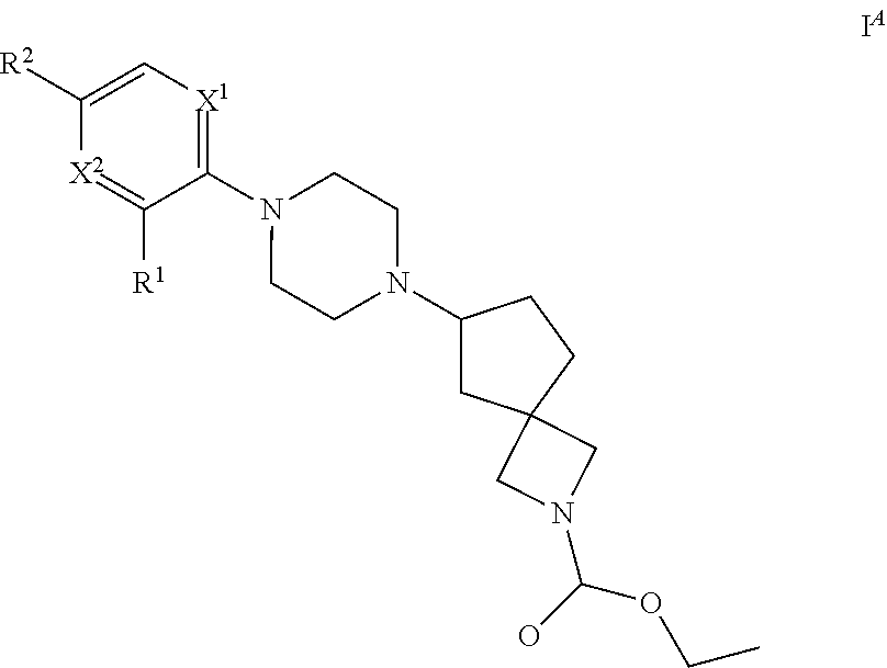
C1([R2])=C[X1]=C(N2CCN(C3CC4(CC3)CN(C(O)OCC)C4)CC2)C([R1])=[X2]1
